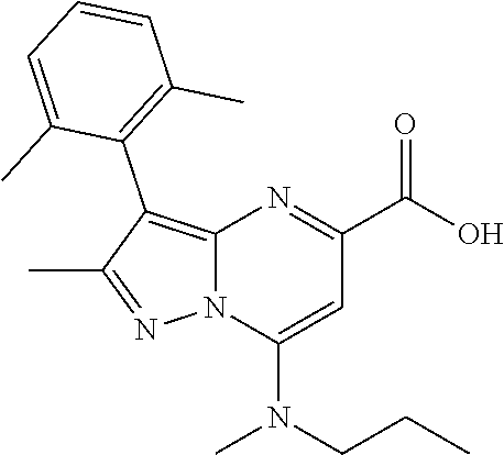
C12=C(C3=C(C)C=CC=C3C)C(C)=NN1C(N(C)CCC)=CC(C(O)=O)=N2
